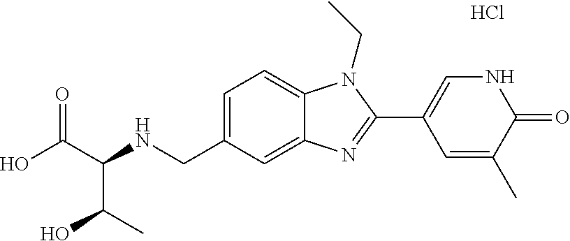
OC(C(NCC1=CC=C2C(=C1)N=C(C1=CNC(=O)C(C)=C1)N2CC)C(C)O)=O.Cl
